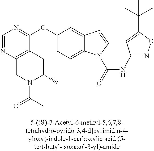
C1(OC2=CC=C3C(=C2)C=CN3C(=O)NC2=NOC(C(C)(C)C)=C2)=NC=NC2=C1CC(C)N(C(C)=O)C2
